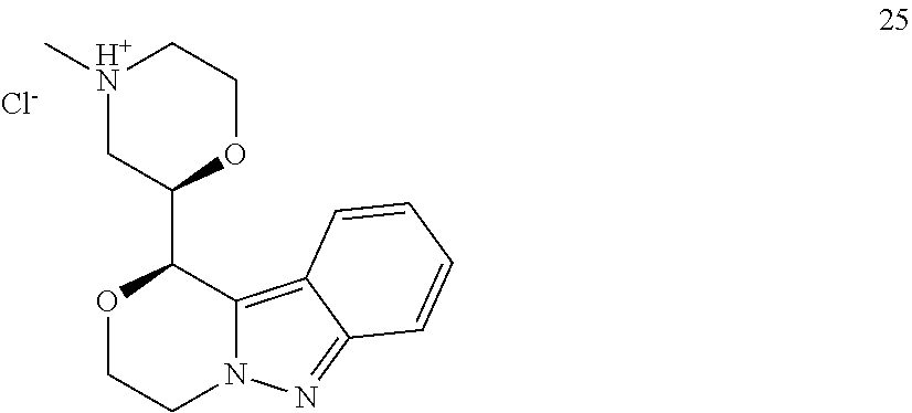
O1CCN2C(=C3C(=N2)C=CC=C3)C1C1OCC[H+N](C)C1.[Cl-]
